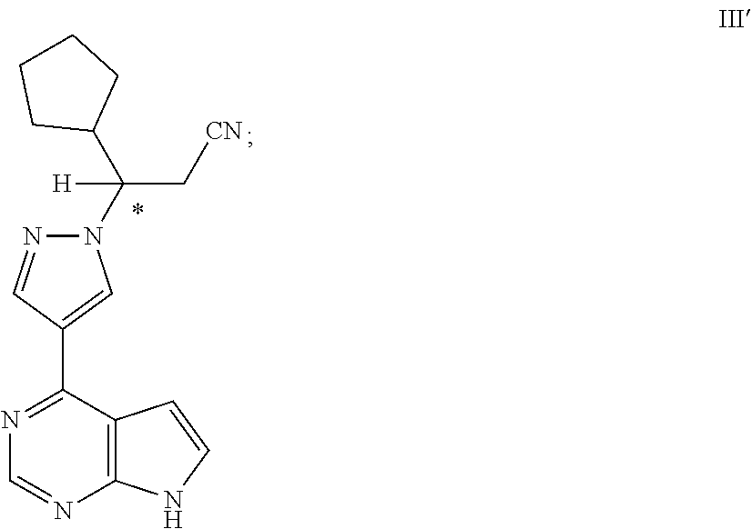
C12=C(C(C3=CN(C(C4CCCC4)([H])C[CN])N=C3)=NC=N1)C=CN2
